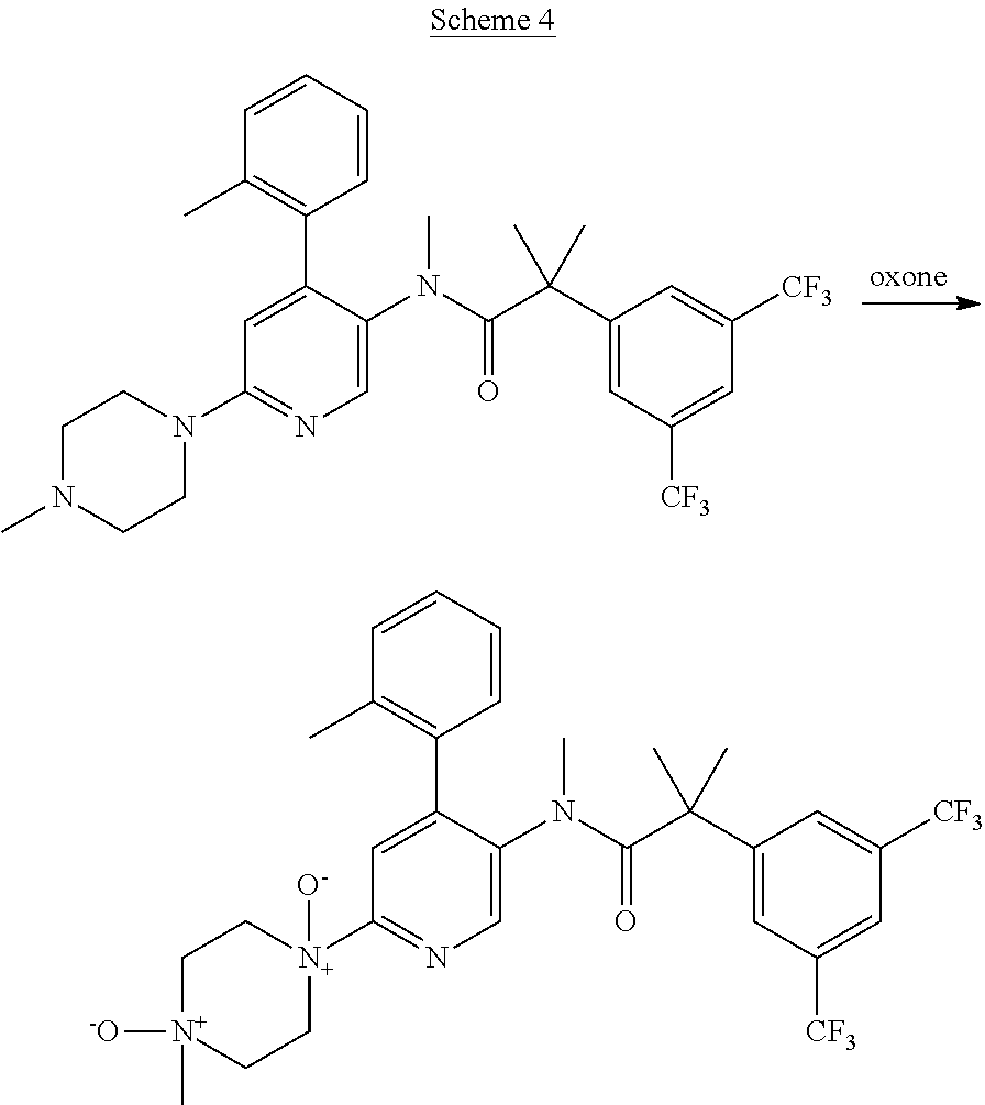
C1=C(N(C(C(C2=CC([CF3])=CC([CF3])=C2)(C)C)=O)C)C(C2=C(C)C=CC=C2)=CC(N2CCN(C)CC2)=N1.C1=C(N(C(C(C2=CC([CF3])=CC([CF3])=C2)(C)C)=O)C)C(C2=C(C)C=CC=C2)=CC([N+]2([O-])CC[N+]([-O])(C)CC2)=N1
